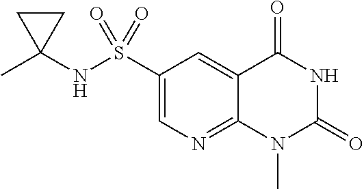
C1(S(NC2(C)CC2)(=O)=O)=CN=C2C(=C1)C(=O)NC(=O)N2C
